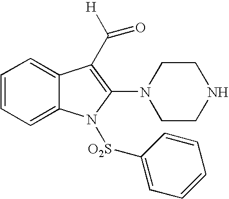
C1=CC=C2C(=C1)C(C([H])=O)=C(N1CCNCC1)N2[O2S]C1=CC=CC=C1
